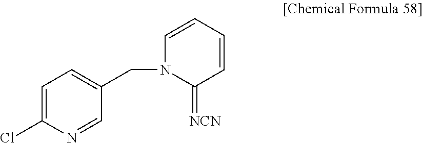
C1=C(Cl)N=CC(CN2C(=[NCN])C=CC=C2)=C1
